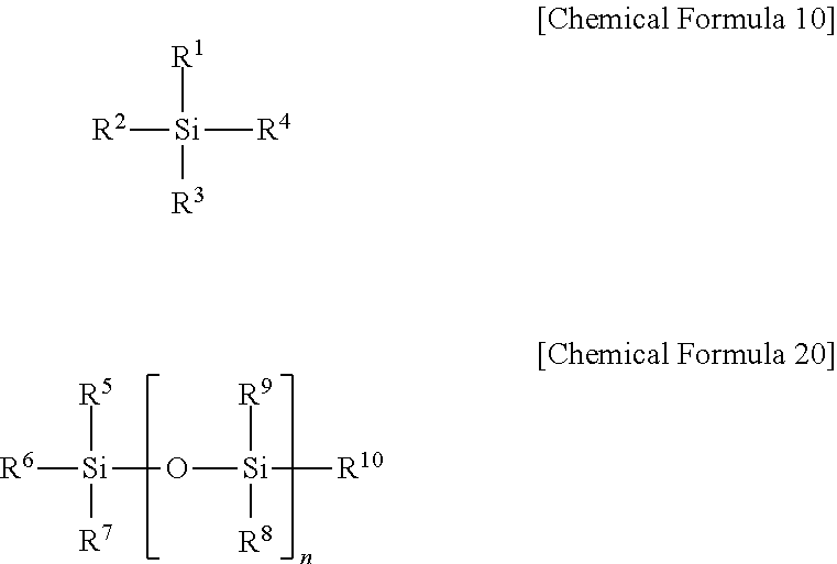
[R6][Si]([R5])([R7])O[Si]([R9])([R8])[R10].[R2][Si]([R1])([R3])[R4]
